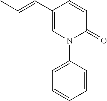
N1(C2=CC=CC=C2)C(=O)C=CC(C=CC)=C1
